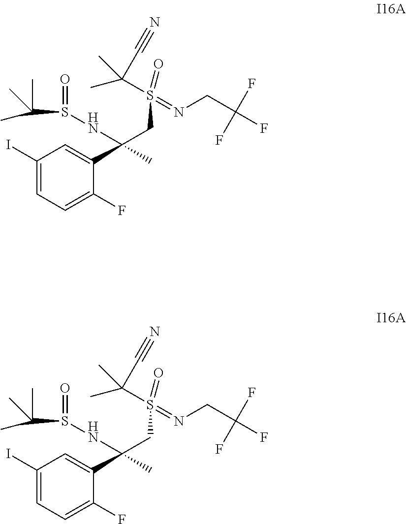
C1(I)=CC=C(F)C(C(C)(CS(=O)(=NCC(F)(F)F)C(C)(C)C#N)NS(C(C)(C)C)=O)=C1.C1(I)=CC=C(F)C(C(C)(CS(=O)(=NCC(F)(F)F)C(C)(C)C#N)NS(C(C)(C)C)=O)=C1
